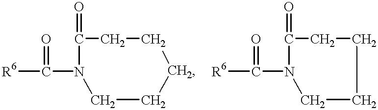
[R6]C(N1CCCCCC1=O)=O.[R6]C(N1CCCCC1=O)=O
